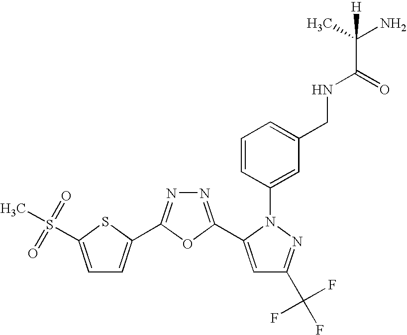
C1=C(S(C)(=O)=O)SC(C2=NN=C(C3=CC(C(F)(F)F)=NN3C3=CC(CNC(=O)C(C)(N)[H])=CC=C3)O2)=C1
